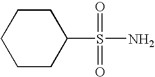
C1CCCC(S(=O)(=O)N)C1
